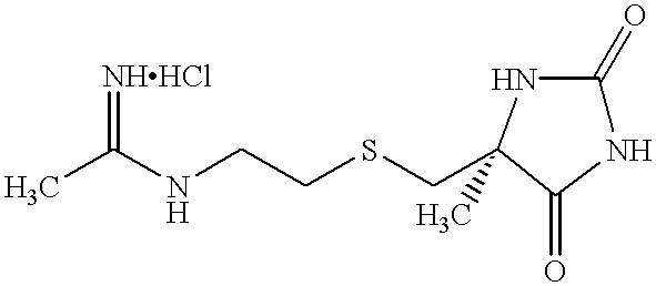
CC(NCCSCC1(C)NC(=O)NC1=O)=[NHHCl]
